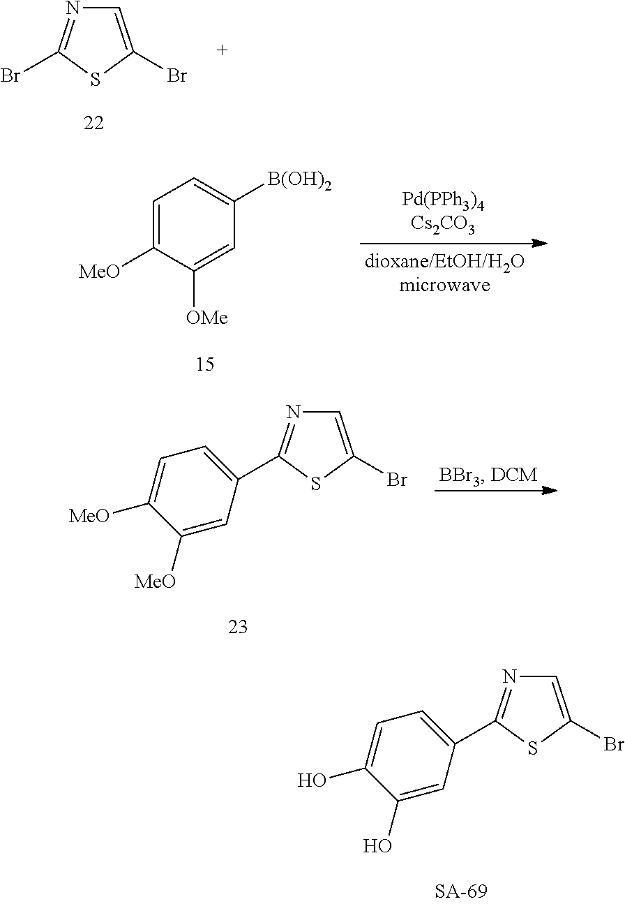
C1=C(Br)SC(Br)=N1.C1=C([MeO])C([OMe])=CC([B(OH)2])=C1.[Pd(PPh3)4Cs2CO3].C1=C(Br)SC(C2=CC=C([MeO])C([MeO])=C2)=N1.C1=C(Br)SC(C2=CC=C(O)C(O)=C2)=N1
